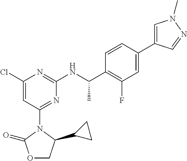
C1(NC(C2=C(F)C=C(C3=CN(C)N=C3)C=C2)C)=NC(Cl)=CC(N2C(=O)OCC2C2CC2)=N1
